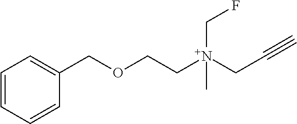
C1=CC=CC(COCC[N+](CC#C)(CF)C)=C1
